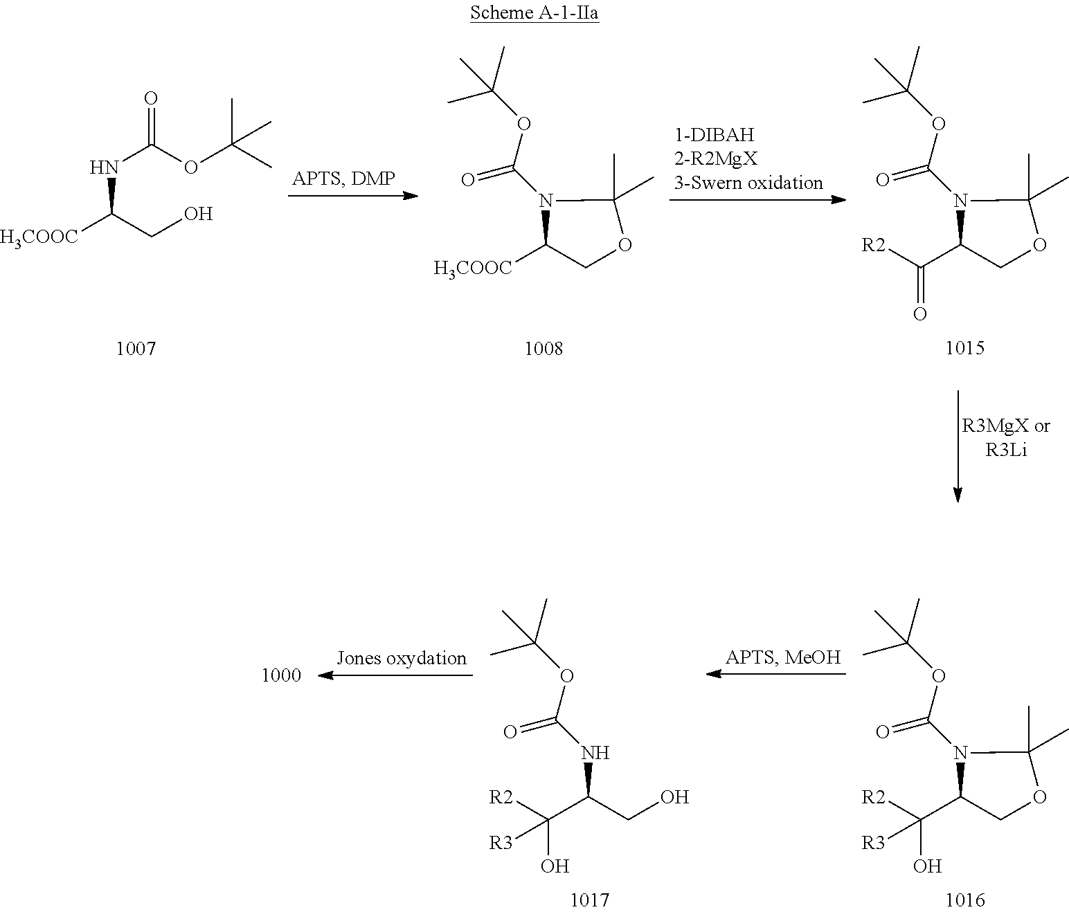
[H3COOC]C(CO)NC(=O)OC(C)(C)C.N1(C(OC(C)(C)C)=O)C([H3COOC])COC1(C)C.N1(C(OC(C)(C)C)=O)C(C([R2])=O)COC1(C)C.N1(C(OC(C)(C)C)=O)C(C([R2])(O)[R3])COC1(C)C.N(C(C([R2])(O)[R3])CO)C(OC(C)(C)C)=O
